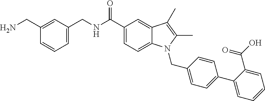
C1(CNC(C2=CC=C3C(=C2)C(C)=C(C)N3CC2=CC=C(C3=CC=CC=C3C(O)=O)C=C2)=O)=CC=CC(CN)=C1
